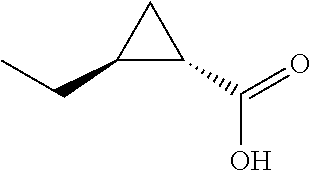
OC(=O)C1C(CC)C1
